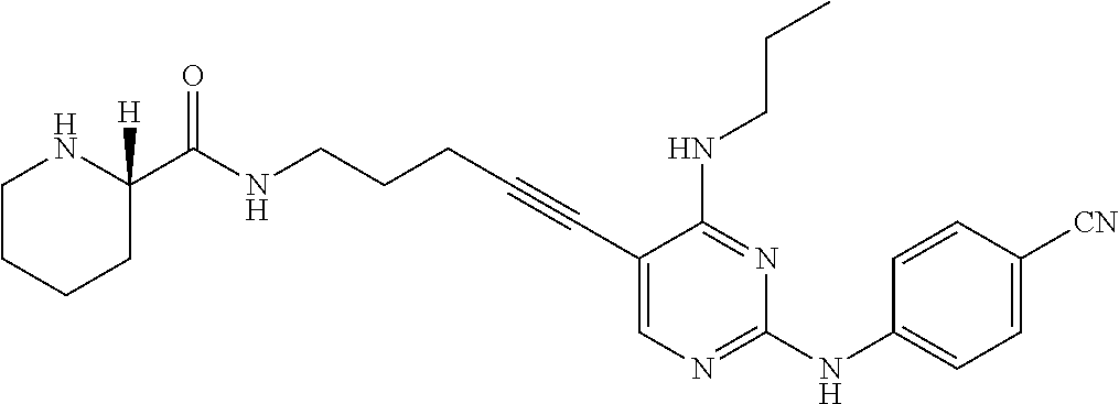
C1(C#CCCCNC(=O)C2([H])NCCCC2)=CN=C(NC2=CC=C([CN])C=C2)N=C1NCCC
